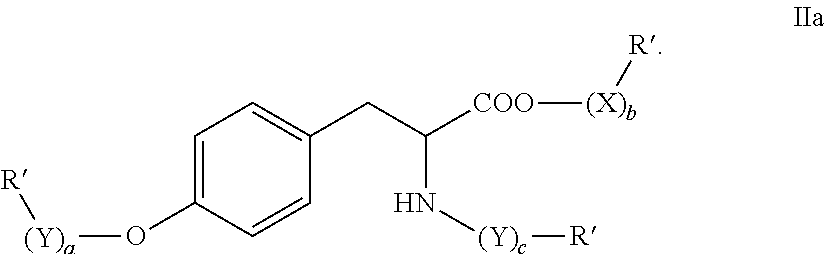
C1=C(O[(Y)a][R])C=CC(CC([COO][(X)b][R])N[(Y)c][R])=C1
